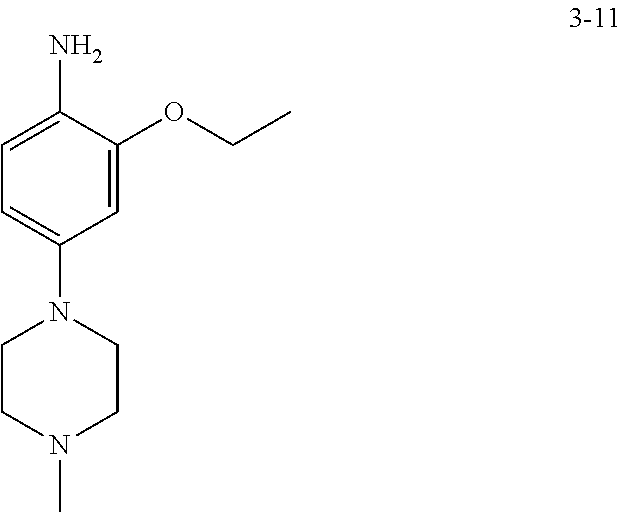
NC1=CC=C(N2CCN(C)CC2)C=C1OCC
